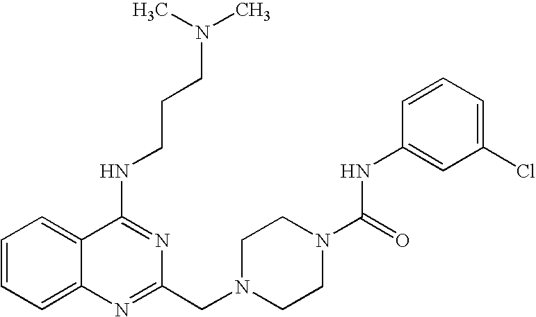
C1=CC=C2C(=C1)C(NCCCN(C)C)=NC(CN1CCN(C(=O)NC3=CC(Cl)=CC=C3)CC1)=N2
